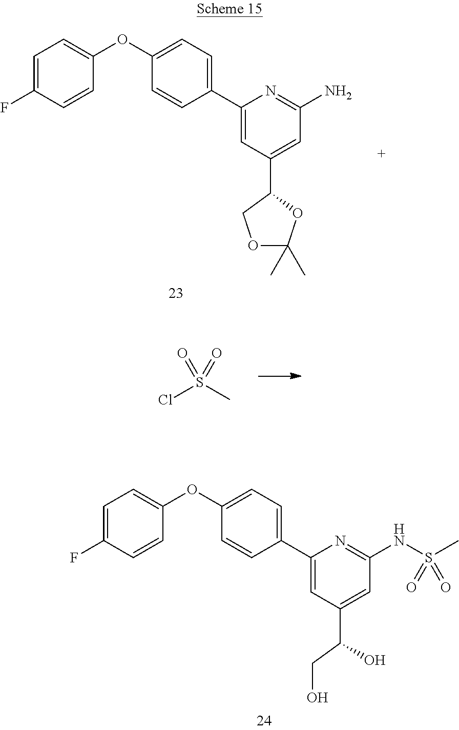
C1=C(F)C=CC(OC2=CC=C(C3=CC(C(CO)O)=CC(NS(C)(=O)=O)=N3)C=C2)=C1.C1=C(F)C=CC(OC2=CC=C(C3=CC(C4COC(C)(C)O4)=CC(N)=N3)C=C2)=C1.ClS(C)(=O)=O
